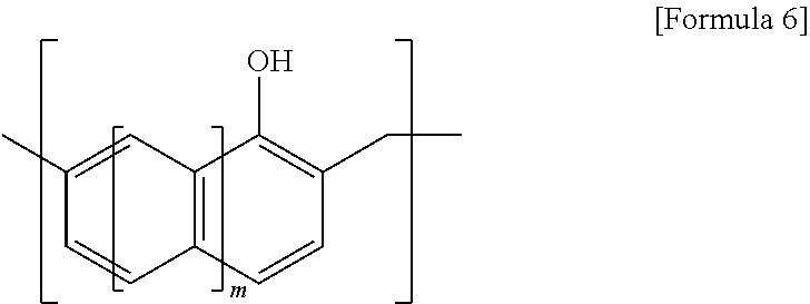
C12=C(C=CC(CC)=C1O)C=CC(C)=C2
